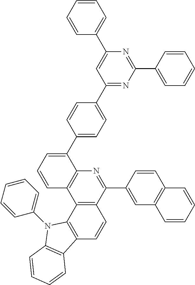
C12=C(C(C3=CC4=C(C=C3)C=CC=C4)=NC3=C1C=CC=C3C1=CC=C(C3=NC(C4=CC=CC=C4)=NC(C4=CC=CC=C4)=C3)C=C1)C=CC1=C2N(C2=CC=CC=C2)C2=C1C=CC=C2
